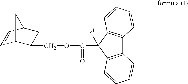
C1=CC2CC(COC(=O)C3([R1])C4=C(C5=C3C=CC=C5)C=CC=C4)C1C2
